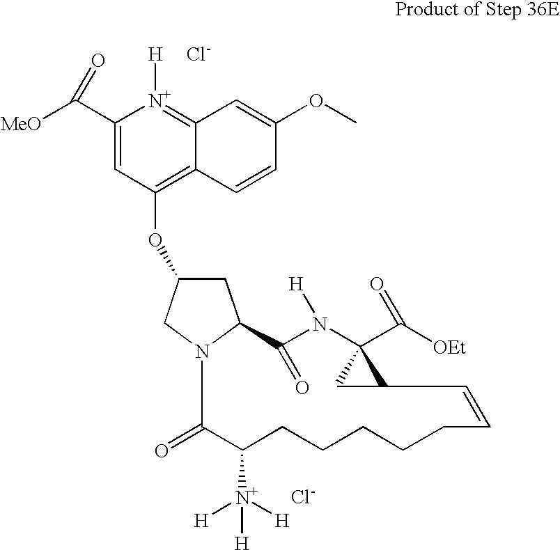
C1C(OC2=C3C(=[N+]([H])C(C([MeO])=O)=C2)C=C(OC)C=C3)CN2C1C(=O)N([H])C1(C([OEt])=O)CC1C=CCCCCCC([N+]([H])([H])[H])C2=O.[Cl-].[Cl-]
